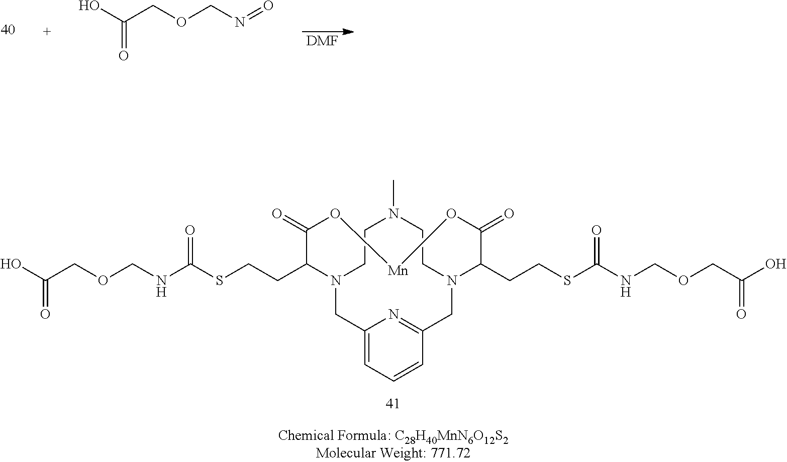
C1CN2CC3=CC=CC(=N3)CN(CCN1C)C(CCSC(NCOCC(O)=O)=O)C(=O)O[Mn]OC(=O)C2CCSC(NCOCC(O)=O)=O.[DMF].O=C(O)COCN=O
